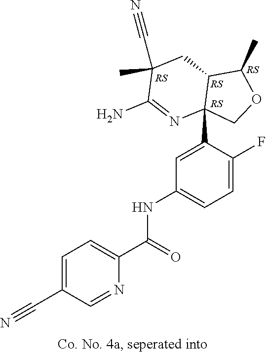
C1=C(C#N)C=NC(C(=O)NC2=CC=C(F)C(C34C(CC(C)(C#N)C(N)=N3)C(C)OC4)=C2)=C1
